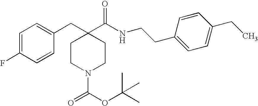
C1=C(F)C=CC(CC2(C(=O)NCCC3=CC=C(CC)C=C3)CCN(C(OC(C)(C)C)=O)CC2)=C1
